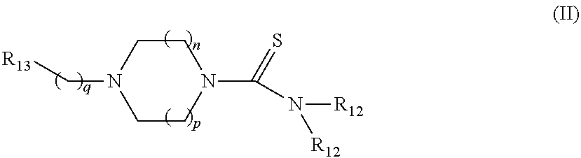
C1CN(C(=S)N([R12])[R12])CCN1C[R13]
